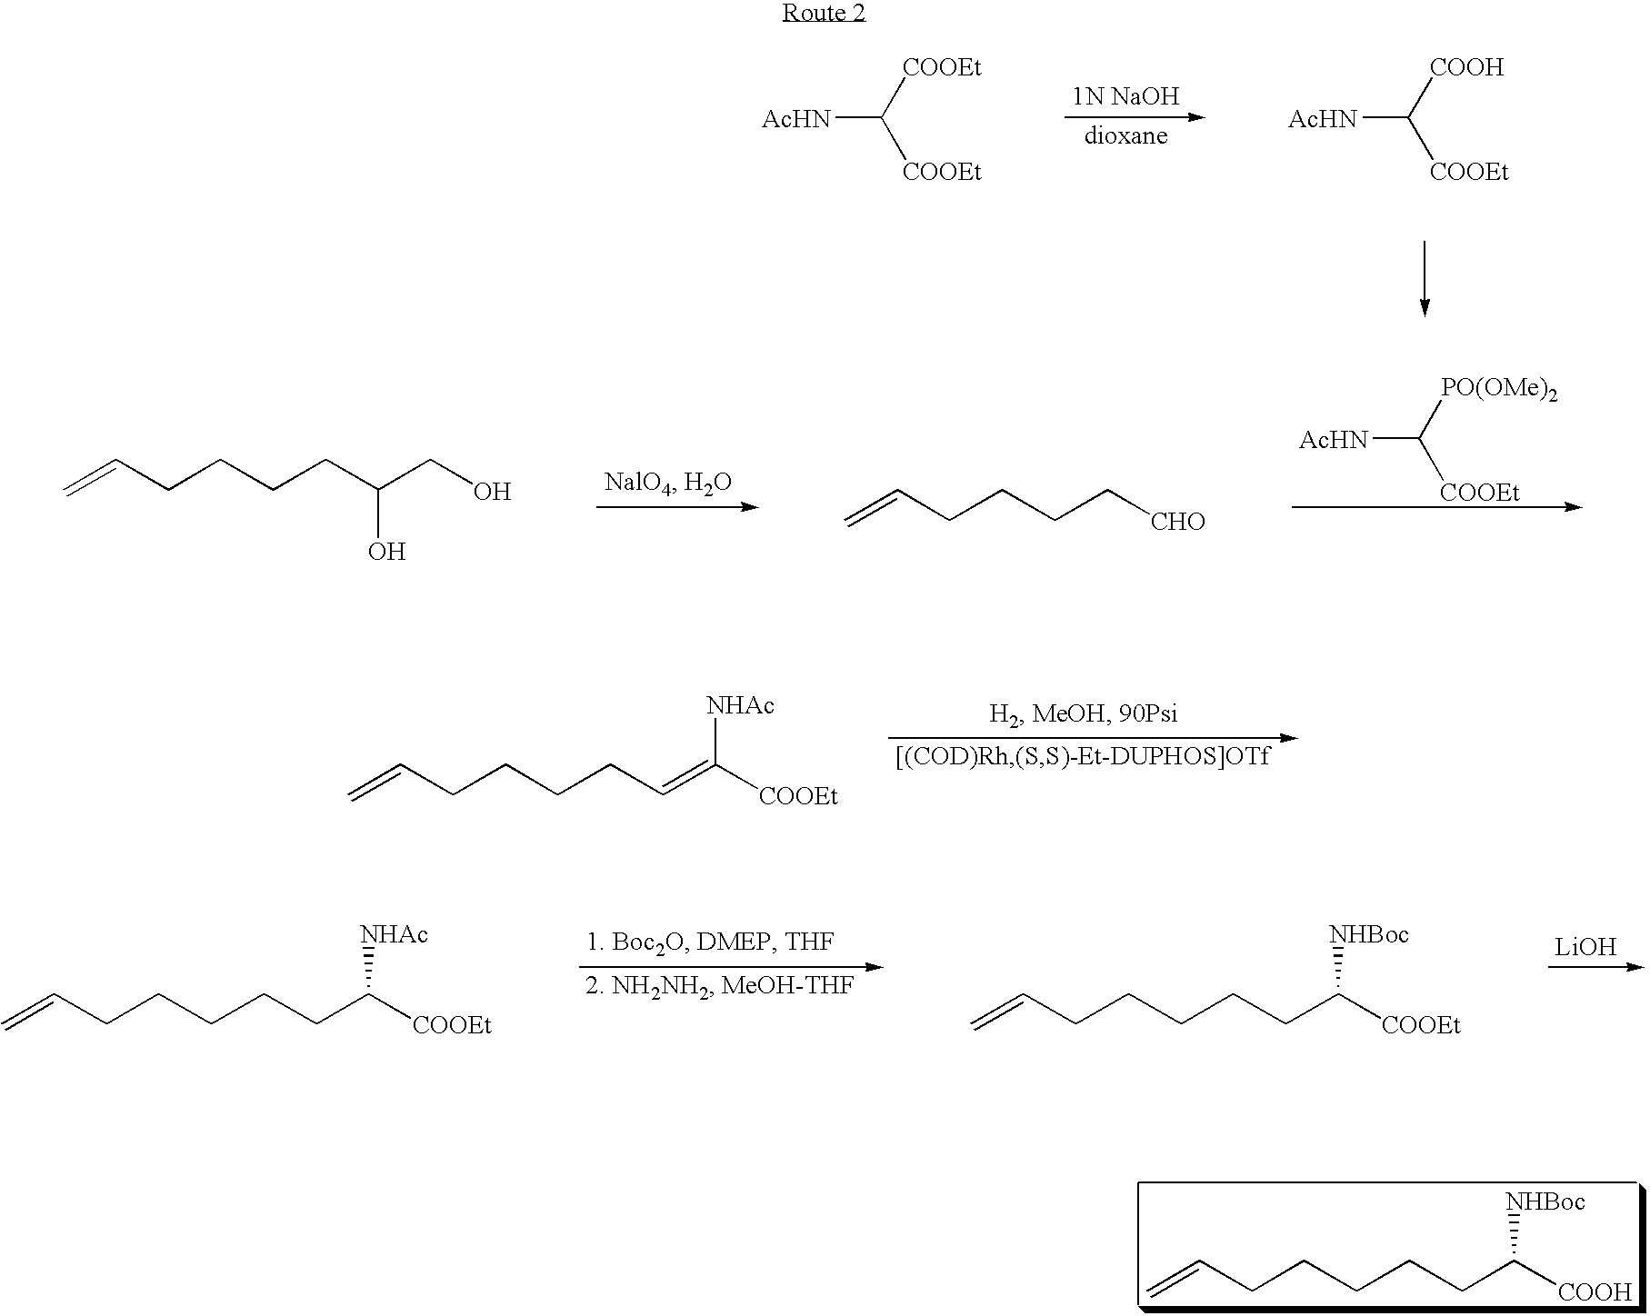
[AcHN]C([COOEt])[COOEt].[AcHN]C([COOEt])[COOH].[AcHN]C([COOEt])[PO(OMe)2].C=CCCCC[CHO].C=CCCCCC(CO)O.C=CCCCCC=C([NHAc])[COOEt].C=CCCCCCC([NHAc])[COOEt].[LiOH].C=CCCCCCC([NHBoc])[COOEt].C=CCCCCCC([NHBoc])[COOH]
